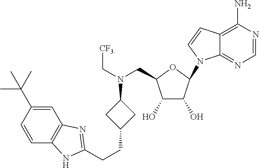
C12=NC=NC(N)=C1C=CN2C1C(O)C(O)C(CN(C2CC(CCC3=NC4=C(C=CC(C(C)(C)C)=C4)N3)C2)C[CF3])O1
